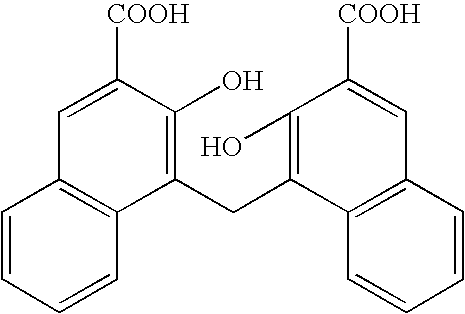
C1=CC=CC2=C1C=C([COOH])C(O)=C2CC1=C(O)C([COOH])=CC2=C1C=CC=C2
